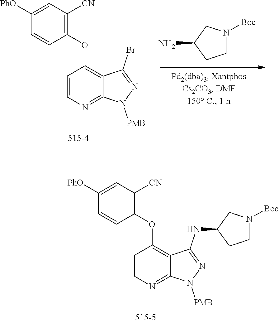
C1([PhO])=CC([CN])=C(OC2=C3C(=NC=C2)N([PMB])N=C3Br)C=C1.N1([Boc])CCC(N)C1.C1([PhO])=CC([CN])=C(OC2=C3C(=NC=C2)N([PMB])N=C3NC2CN([Boc])CC2)C=C1
